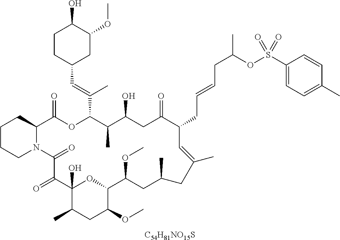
[C54H81NO15S].C1CCN2C(C1)C(=O)OC(C(=CC1CC(OC)C(O)CC1)C)C(C)C(O)CC(=O)C(CC=CCC(C)OS(C1=CC=C(C)C=C1)(=O)=O)C=C(C)CC(C)CC(OC)C1OC(O)(C(=O)C2=O)C(C)CC1OC
